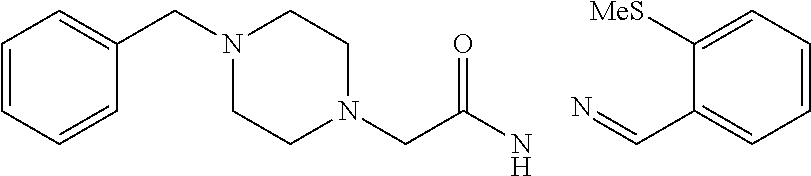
C1=CC=CC(CN2CCN(CC(N)=O)CC2)=C1.N=CC1=CC=CC=C1[MeS]
